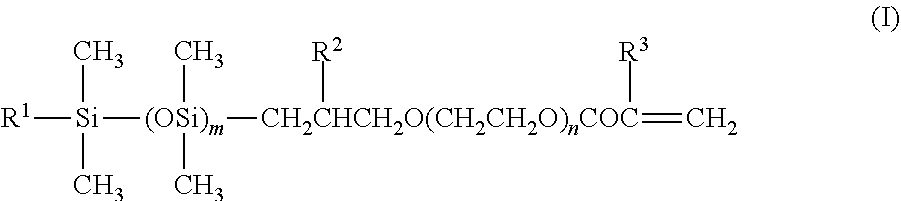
[R1][Si](C)(C)[(OSi)m](C)(C)[CH2CHCH2O(CH2CH2O)nCOC]([R3])(=C)[R2]
